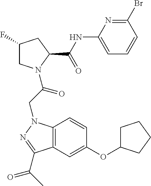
C1(F)CN(C(CN2C3=C(C=C(OC4CCCC4)C=C3)C(C(C)=O)=N2)=O)C(C(NC2=CC=CC(Br)=N2)=O)C1
